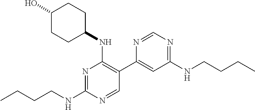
N1=C(NCCCC)N=CC(C2=CC(NCCCC)=NC=N2)=C1NC1CCC(O)CC1
